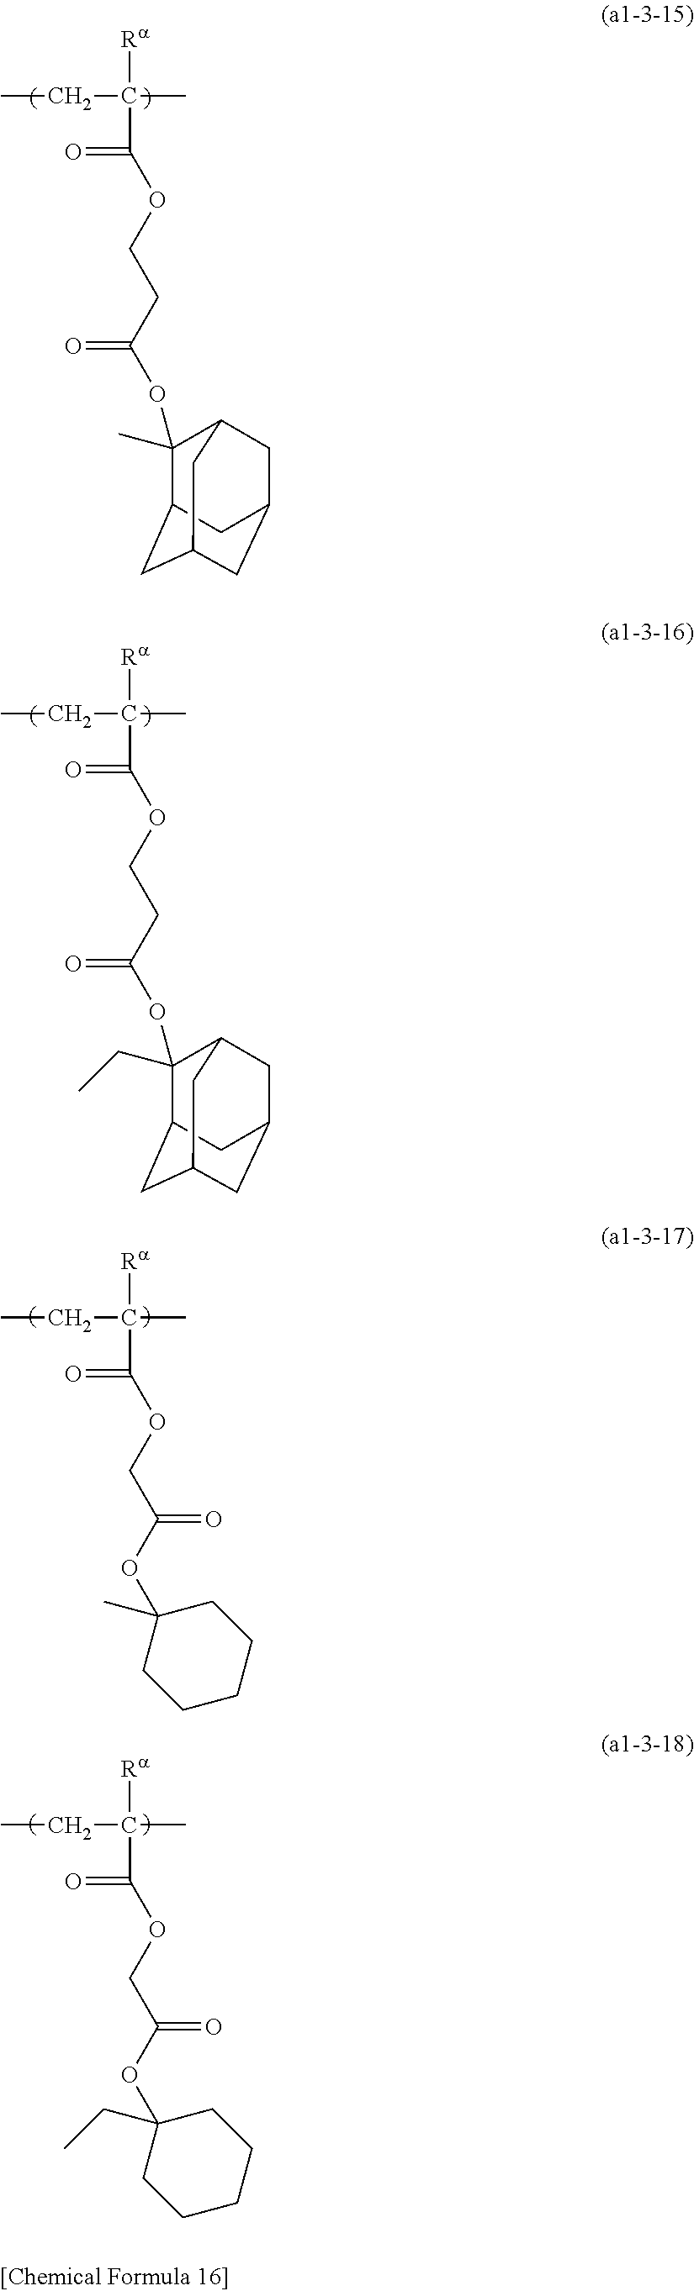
CCC([Ra])(C)C(=O)OCCC(OC1(C)C2CC3CC(CC1C3)C2)=O.CCC([Ra])(C)C(=O)OCCC(OC1(CC)C2CC3CC(CC1C3)C2)=O.CCC([Ra])(C)C(=O)OCC(OC1(C)CCCCC1)=O.CCC([Ra])(C)C(=O)OCC(OC1(CC)CCCCC1)=O
